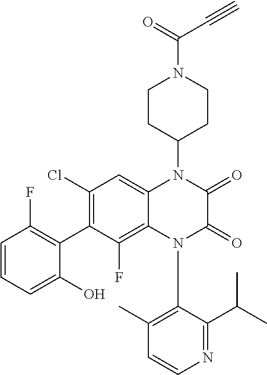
C1=CN=C(C(C)C)C(N2C(=O)C(=O)N(C3CCN(C(C#C)=O)CC3)C3=CC(Cl)=C(C4=C(F)C=CC=C4O)C(F)=C23)=C1C
